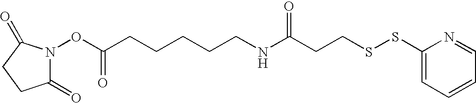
C1(=O)N(OC(=O)CCCCCNC(CCSSC2=CC=CC=N2)=O)C(=O)CC1
